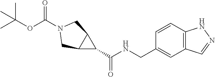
C1=CC2=C(C=C1CNC(=O)C1C3C1CN(C(=O)OC(C)(C)C)C3)C=NN2
